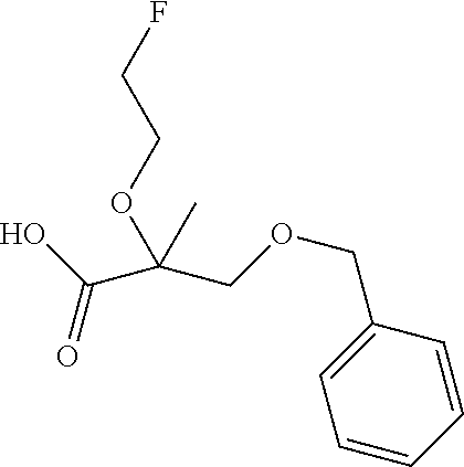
C1=CC=CC(COCC(C(O)=O)(C)OCCF)=C1
